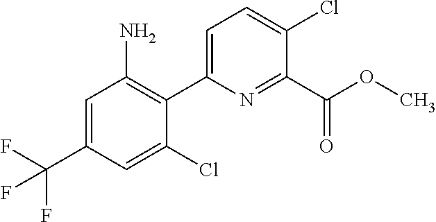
FC(F)(C1=CC(N)=C(C2=CC=C(Cl)C(C(OC)=O)=N2)C(Cl)=C1)F
